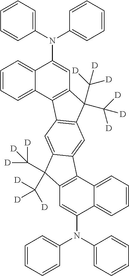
C1=CC=C(N(C2=CC=CC=C2)C2=CC3=C(C4=CC=CC=C24)C2=C(C3(C([D])([D])[D])C([D])([D])[D])C=C3C(=C2)C(C([D])([D])[D])(C([D])([D])[D])C2=C3C3=CC=CC=C3C(N(C3=CC=CC=C3)C3=CC=CC=C3)=C2)C=C1
